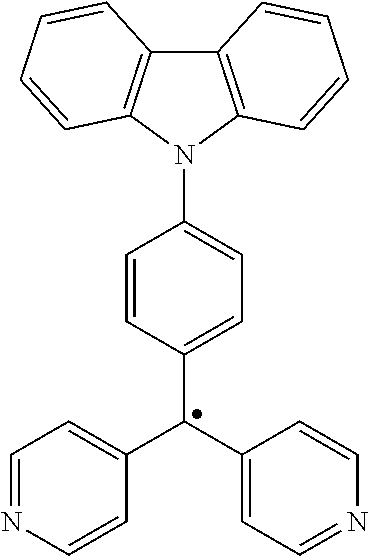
C1(N2C3=C(C4=C2C=CC=C4)C=CC=C3)=CC=C(C(C2=CC=NC=C2)C2=CC=NC=C2)C=C1
